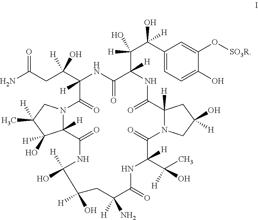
NC(CC(C1([H])C(=O)N2C([H])(C(=O)NC([H])(O)C(O)([H])CC([H])(N)C(=O)NC(C(C)([H])O)([H])C(=O)N3C([H])(C(=O)NC(C(C(C4=CC=C(O)C(O[SO3R])=C4)(O)[H])([H])O)([H])C(=O)N1)CC(O)([H])C3)C(O)([H])C(C)([H])C2)([H])O)=O
